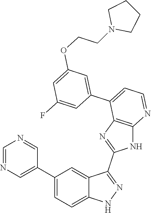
C1=NC=C(C2=CC=C3C(=C2)C(C2=NC4=C(N2)N=CC=C4C2=CC(OCCN4CCCC4)=CC(F)=C2)=NN3)C=N1
